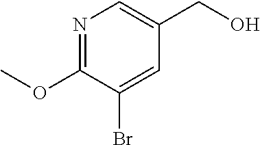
C1=C(Br)C(OC)=NC=C1CO
